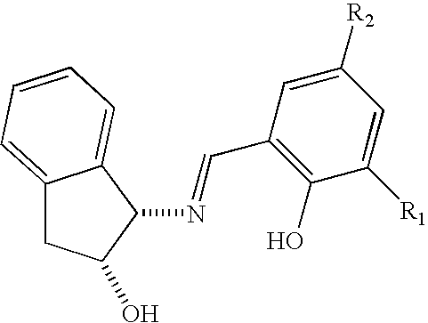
C12=CC=CC=C1C(N=CC1=C(O)C([R1])=CC([R2])=C1)C(O)C2
